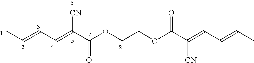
C(=CC=C(C(OCCOC(=O)C([CN])=CC=CC)=O)[CN])C
